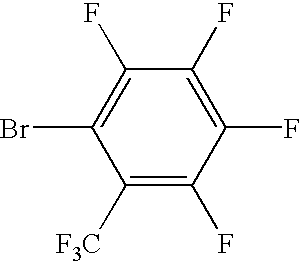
C1([F3C])=C(F)C(F)=C(F)C(F)=C1Br
